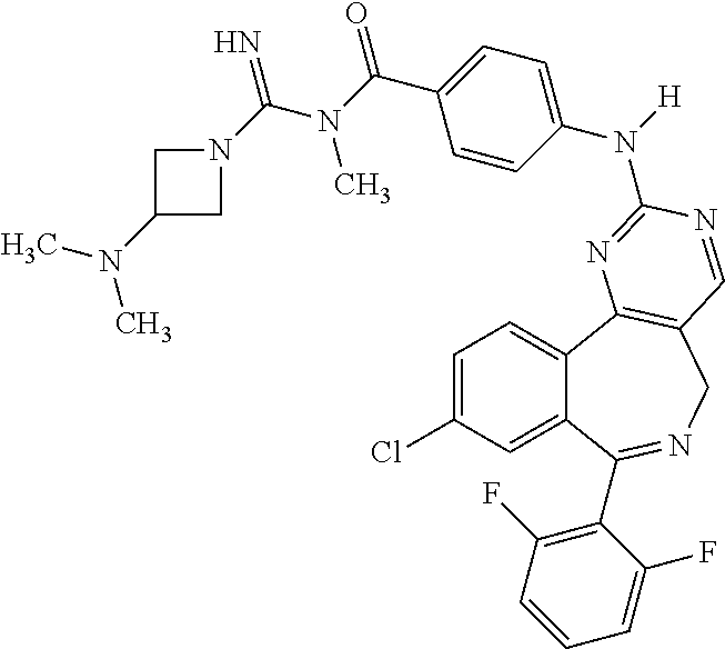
C1=C(Cl)C=C2C(=C1)C1=C(CN=C2C2=C(F)C=CC=C2F)C=NC(N(C2=CC=C(C(N(C(N3CC(N(C)C)C3)=N)C)=O)C=C2)[H])=N1
